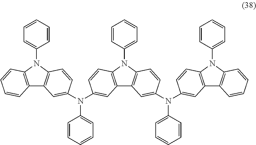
C12=C(N(C3=CC=CC=C3)C3=C1C=C(N(C1=CC4=C(N(C5=CC=CC=C5)C5=C4C=C(N(C4=CC6=C(N(C7=CC=CC=C7)C7=C6C=CC=C7)C=C4)C4=CC=CC=C4)C=C5)C=C1)C1=CC=CC=C1)C=C3)C=CC=C2
